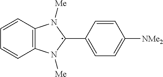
C12=C(N([Me])C(C3=CC=C([NMe2])C=C3)N1[Me])C=CC=C2
